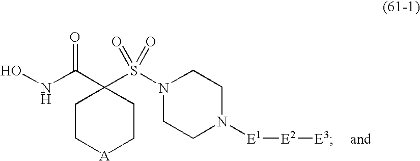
C1(C(NO)=O)(S(=O)(=O)N2CCN([E1][E2][E3])CC2)CC[A]CC1
